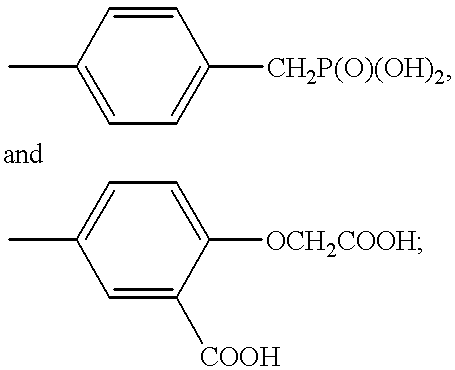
C1=CC(C)=CC=C1[CH2P(O)(OH)2].C1=C([OCH2COOH])C([COOH])=CC(C)=C1
